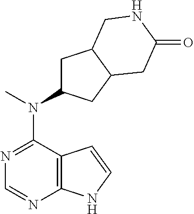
C12=C(N=CN=C1N(C)C1CC3C(C1)CC(=O)NC3)NC=C2
